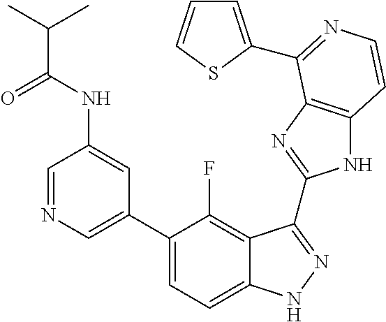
C1=C(C2=CC=C3C(=C2F)C(C2=NC4=C(N2)C=CN=C4C2=CC=CS2)=NN3)C=C(NC(=O)C(C)C)C=N1
